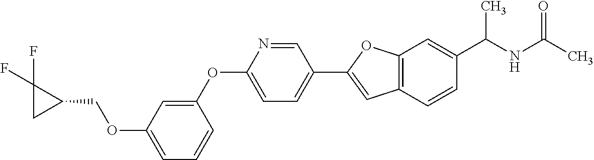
O(C1=CC=CC(OC2=CC=C(C3=CC4=C(O3)C=C(C(NC(C)=O)C)C=C4)C=N2)=C1)CC1C(F)(F)C1
